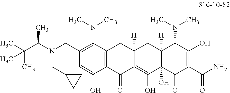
C1(CN(C(C(C)(C)C)C)CC2CC2)=C(N(C)C)C2=C(C(O)=C1)C(=O)C1=C(O)C3(O)C([H])(CC1([H])C2)C(N(C)C)C(O)=C(C(N)=O)C3=O
